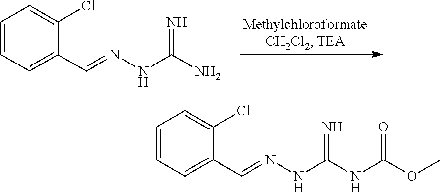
C1=CC=C(C=NNC(N)=N)C(Cl)=C1.C1=CC=C(C=NNC(NC(OC)=O)=N)C(Cl)=C1
